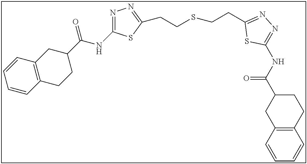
C1=CC2=C(C=C1)CC(C(NC1=NN=C(CCSCCC3=NN=C(NC(C4CC5=C(CC4)C=CC=C5)=O)S3)S1)=O)CC2
